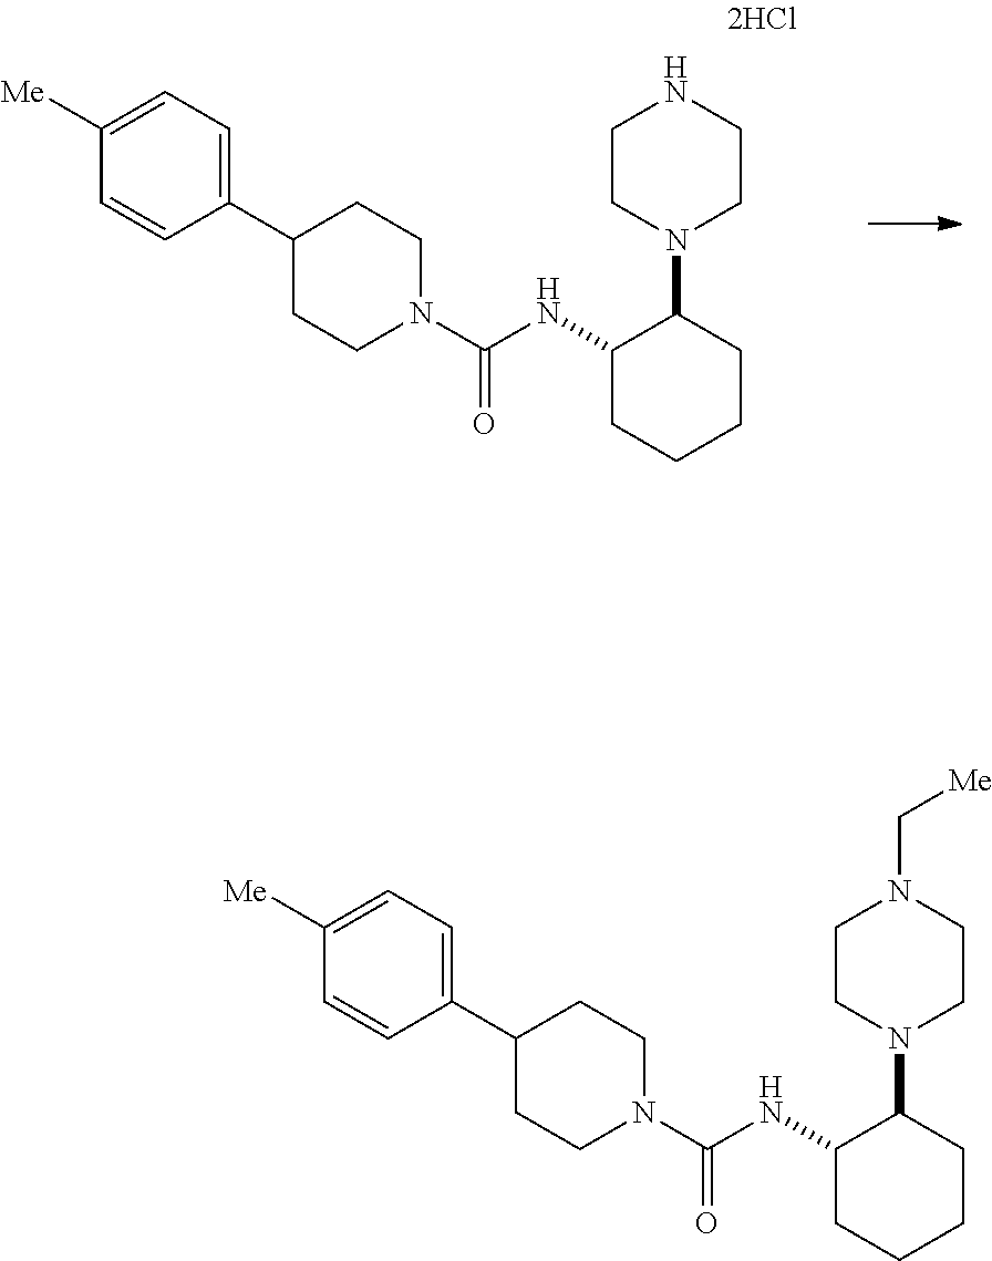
N1(C2C(NC(N3CCC(C4=CC=C([Me])C=C4)CC3)=O)CCCC2)CCNCC1.N1(C2C(NC(N3CCC(C4=CC=C([Me])C=C4)CC3)=O)CCCC2)CCN(C[Me])CC1
